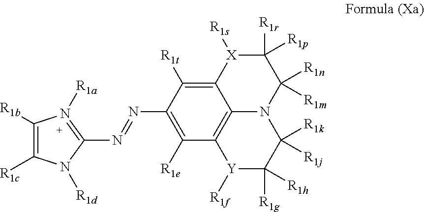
C12=C3C([R1e])=C(N=NC4=N([R1a])C([R1b])=C([R1c])N4[R1d])C([R1t])=C1[X]([R1s])C([R1r])([R1p])C([R1n])([R1m])N2C([R1k])([R1j])C([R1g])([R1h])[Y]3[R1f]
